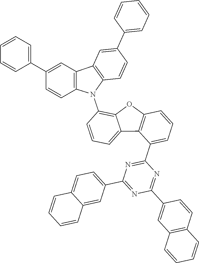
N1=C(C2=CC=CC3=C2C2=CC=CC(N4C5=C(C6=C4C=CC(C4=CC=CC=C4)=C6)C=C(C4=CC=CC=C4)C=C5)=C2O3)N=C(C2=CC3=C(C=C2)C=CC=C3)N=C1C1=CC=C2C(=C1)C=CC=C2
